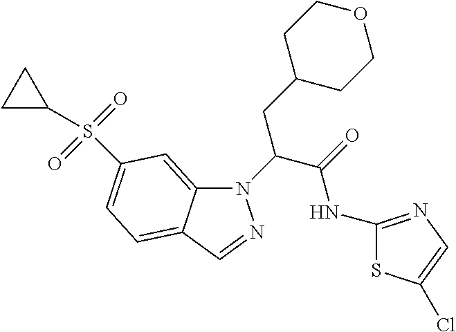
C1(CC(C(NC2=NC=C(Cl)S2)=O)N2C3=CC(S(C4CC4)(=O)=O)=CC=C3C=N2)CCOCC1
